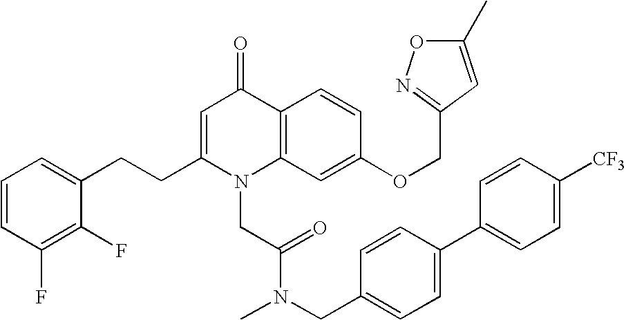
C1=CC(F)=C(F)C(CCC2=CC(=O)C3=C(N2CC(N(CC2=CC=C(C4=CC=C([CF3])C=C4)C=C2)C)=O)C=C(OCC2=NOC(C)=C2)C=C3)=C1
